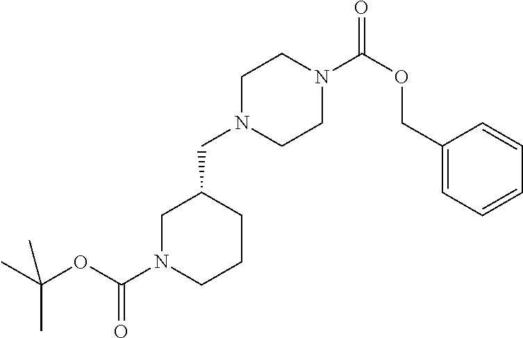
C1N(C(OC(C)(C)C)=O)CCCC1CN1CCN(C(OCC2=CC=CC=C2)=O)CC1
